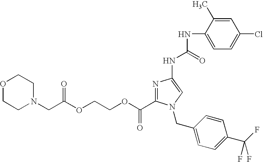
N1=C(C(OCCOC(CN2CCOCC2)=O)=O)N(CC2=CC=C(C(F)(F)F)C=C2)C=C1NC(NC1=CC=C(Cl)C=C1C)=O
